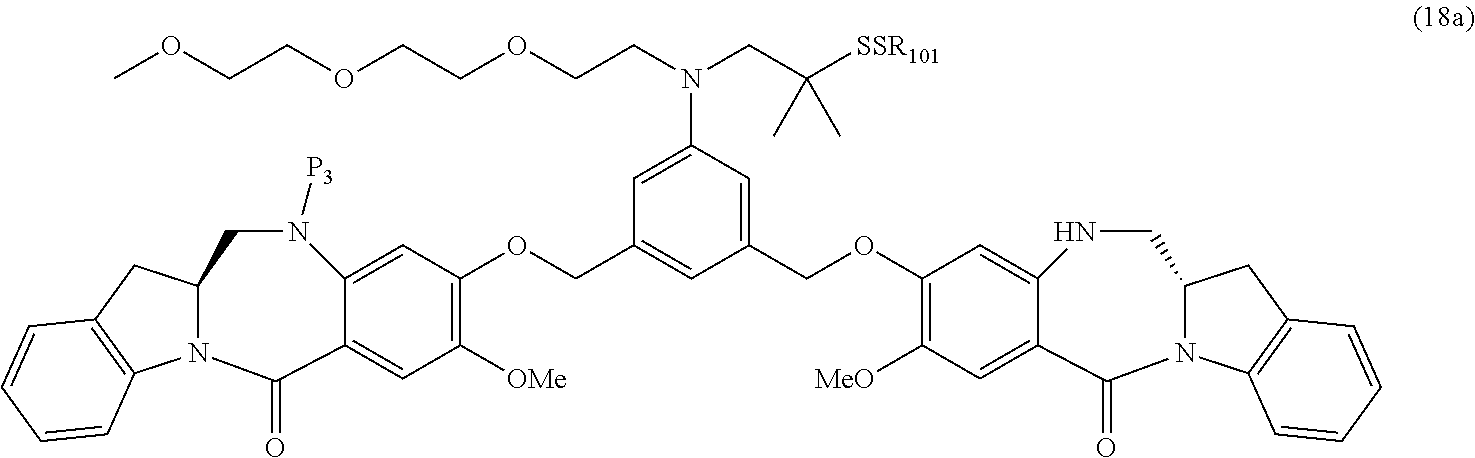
C12=CC(OCC3=CC(N(CCOCCOCCOC)CC([SSR101])(C)C)=CC(COC4=C([OMe])C=C5C(=C4)N([P3])CC4N(C5=O)C5=C(C4)C=CC=C5)=C3)=C([MeO])C=C1C(=O)N1C(CN2)CC2=C1C=CC=C2
